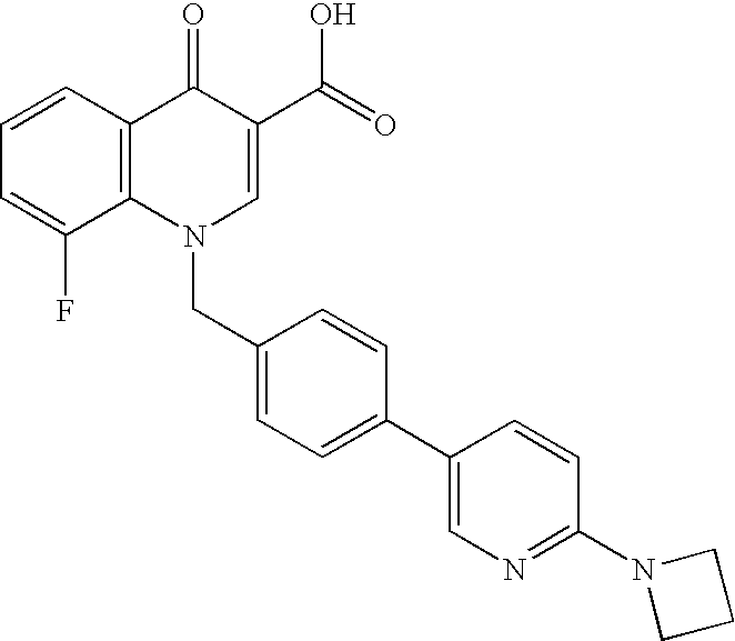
C12=C(C=CC=C1F)C(=O)C(C(=O)O)=CN2CC1=CC=C(C2=CN=C(N3CCC3)C=C2)C=C1
